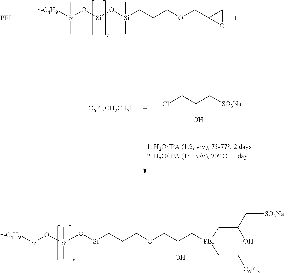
[n-C4H9][Si](O[Si](O[Si](CCCOCC1OC1)(C)C)(C)C)(C)C.[C6F13CH2CH2I].ClCC(C[SO3Na])O.[n-C4H9][Si](O[Si](O[Si](CCCOCC(C[PEI](CC(O)C[SO3Na])CC[C6F13])O)(C)C)(C)C)(C)C
